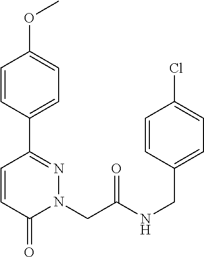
C1=CC(C2=NN(CC(NCC3=CC=C(Cl)C=C3)=O)C(=O)C=C2)=CC=C1OC
